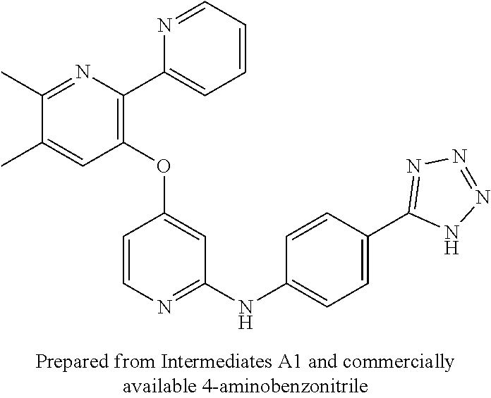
C1(OC2=CC(NC3=CC=C(C4=NN=NN4)C=C3)=NC=C2)=C(C2=CC=CC=N2)N=C(C)C(C)=C1
